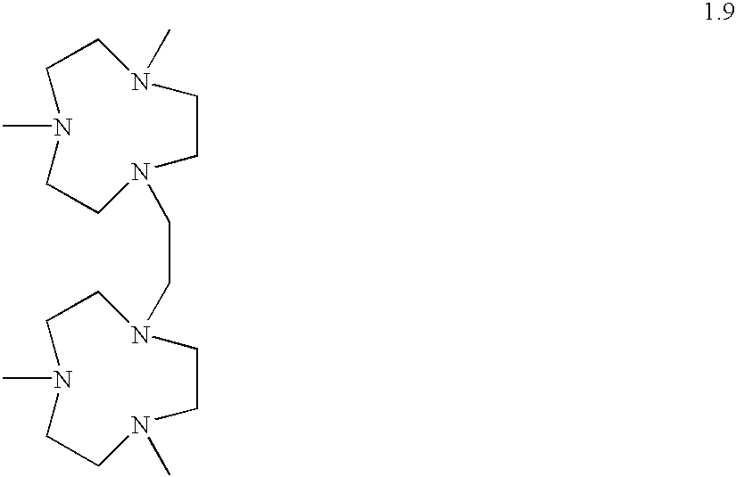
N1(C)CCN(C)CCN(CCN2CCN(C)CCN(C)CC2)CC1
